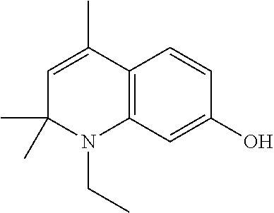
C1=C(C)C2=C(N(CC)C1(C)C)C=C(O)C=C2
